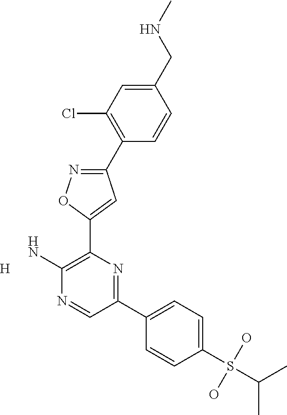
[H].C1(C2=C(Cl)C=C(CNC)C=C2)=NOC(C2=C(N)N=CC(C3=CC=C(S(C(C)C)(O)O)C=C3)=N2)=C1
